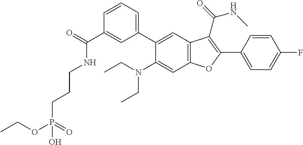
C1(C(=O)NCCCP(OCC)(=O)O)=CC(C2=CC3=C(C=C2N(CC)CC)OC(C2=CC=C(F)C=C2)=C3C(=O)NC)=CC=C1
